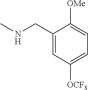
CNCC1=CC([OCF3])=CC=C1[OMe]
